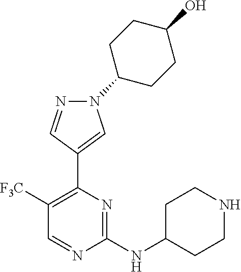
C1([F3C])=C(C2=CN(C3CCC(O)CC3)N=C2)N=C(NC2CCNCC2)N=C1
